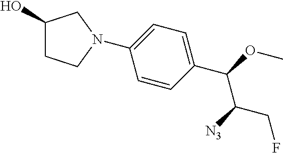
C1(N2CCC(O)C2)=CC=C(C(OC)C([N3])CF)C=C1
